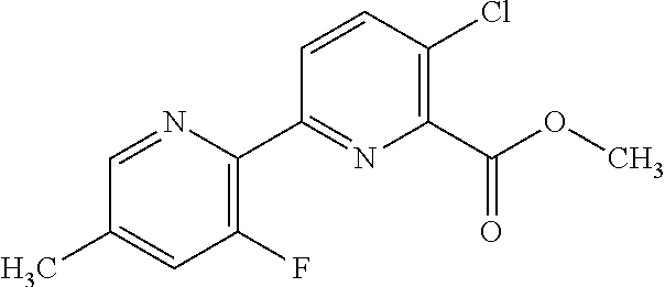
COC(C1=C(Cl)C=CC(C2=C(F)C=C(C)C=N2)=N1)=O
